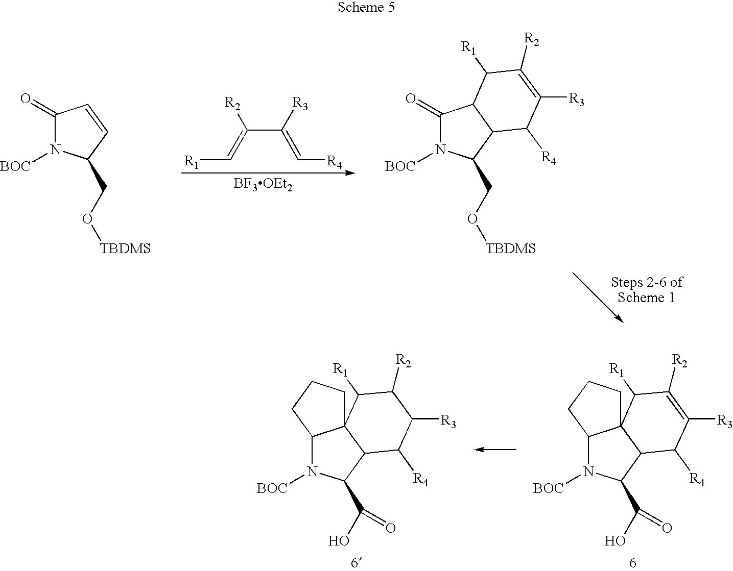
C12N([BOC])C(C(O)=O)C3C1(C([R1])C([R2])=C([R3])C3[R4])CCC2.C12N([BOC])C(C(O)=O)C3C1(C([R1])C([R2])C([R3])C3[R4])CCC2.C(C([R3])=C[R4])(=C[R1])[R2].C1(=O)N([BOC])C(CO[TBDMS])C=C1.C1(=O)N([BOC])C(CO[TBDMS])C2C1C([R1])C([R2])=C([R3])C2[R4].[BF3OEt2]
